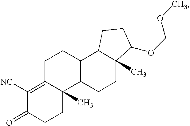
C1([NC])=C2C(C)(CCC1=O)C1C(C3C(C)(C(OCOC)CC3)CC1)CC2
